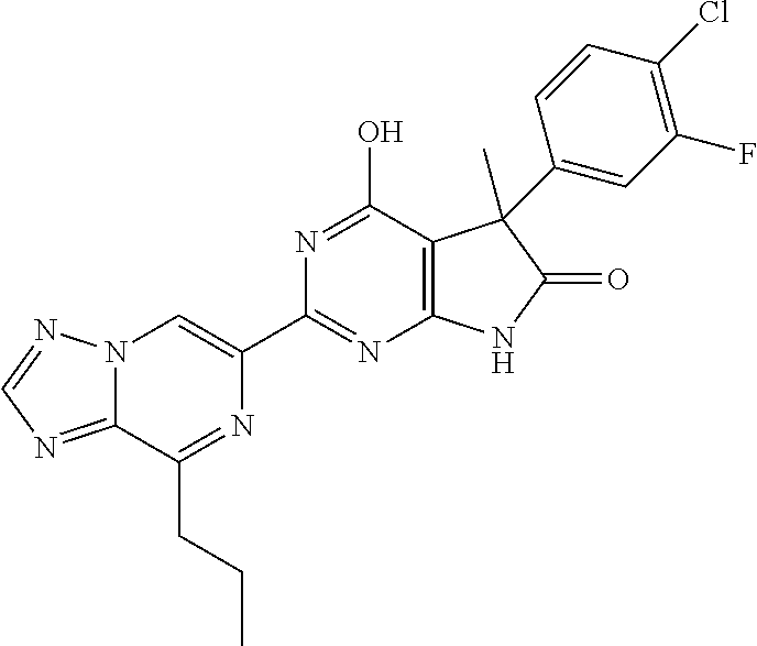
C12=NC=NN1C=C(C1=NC3=C(C(O)=N1)C(C)(C1=CC(F)=C(Cl)C=C1)C(=O)N3)N=C2CCC
